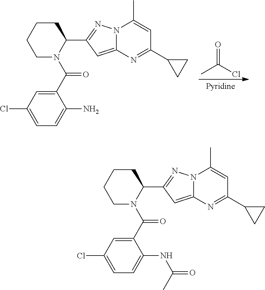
CC(Cl)=O.C1N(C(=O)C2=CC(Cl)=CC=C2N)C(C2=NN3C(=C2)N=C(C2CC2)C=C3C)CCC1.C1N(C(=O)C2=CC(Cl)=CC=C2NC(C)=O)C(C2=NN3C(=C2)N=C(C2CC2)C=C3C)CCC1
